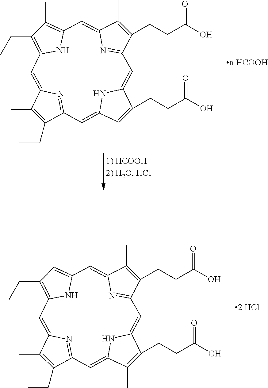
C1(C)=C(CC)C2=NC1=CC1=C(CC)C(C)=C(N1)C=C1C(C)=C(CCC(O)=O)C(=N1)C=C1C(CCC(O)=O)=C(C)C(=C2)N1.C1(C)=C(CC)C2=NC1=CC1=C(CC)C(C)=C(N1)C=C1C(C)=C(CCC(O)=O)C(=N1)C=C1C(CCC(O)=O)=C(C)C(=C2)N1
